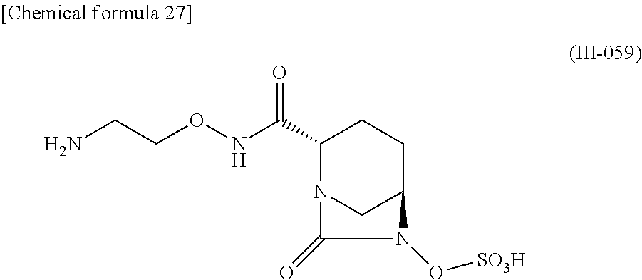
C1(C(=O)NOCCN)N2CC(CC1)N(O[SO3H])C2=O
